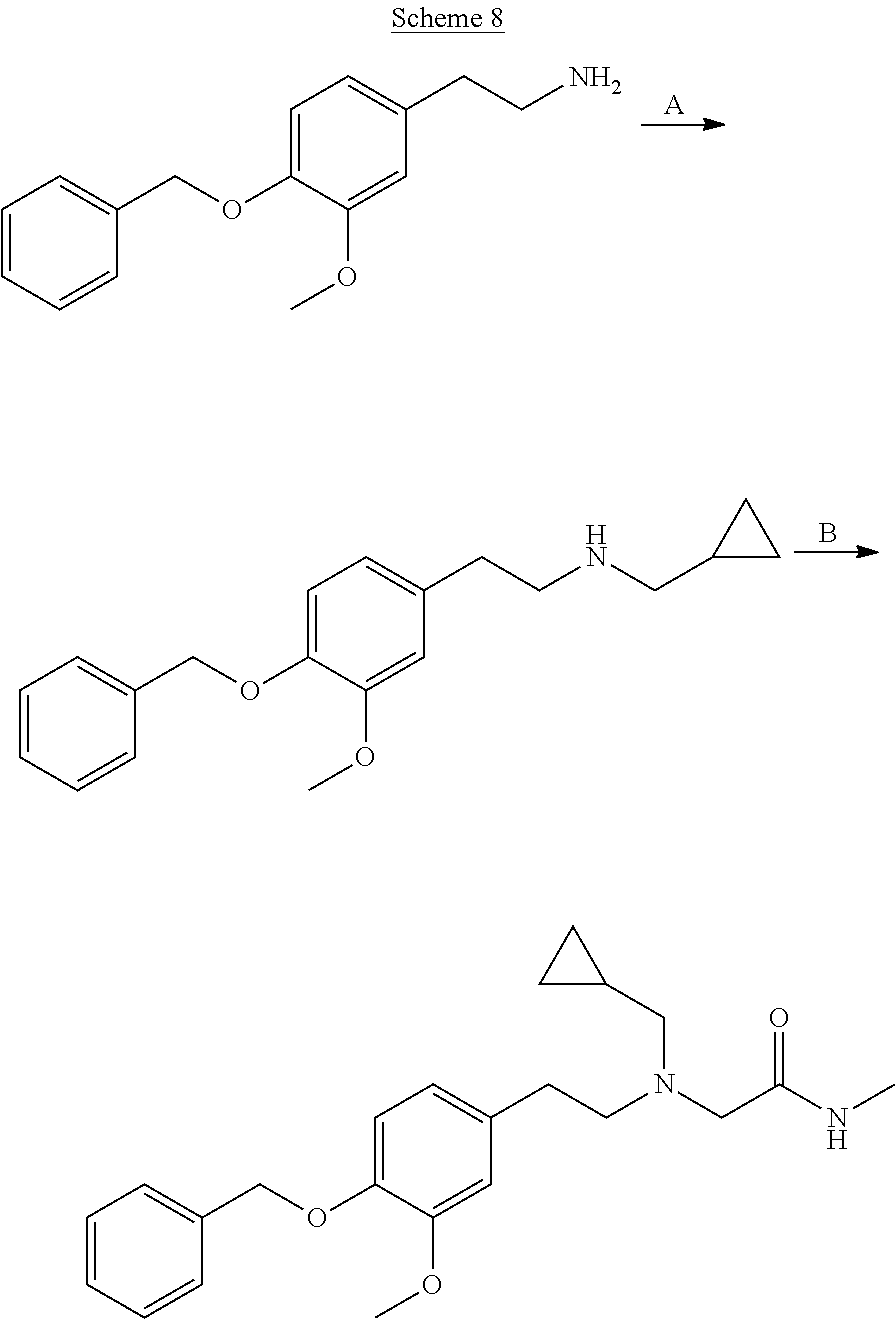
[A].C1=C(OCC2=CC=CC=C2)C(OC)=CC(CCN)=C1.B.C1=C(OCC2=CC=CC=C2)C(OC)=CC(CCNCC2CC2)=C1.C1=C(OCC2=CC=CC=C2)C(OC)=CC(CCN(CC(NC)=O)CC2CC2)=C1
